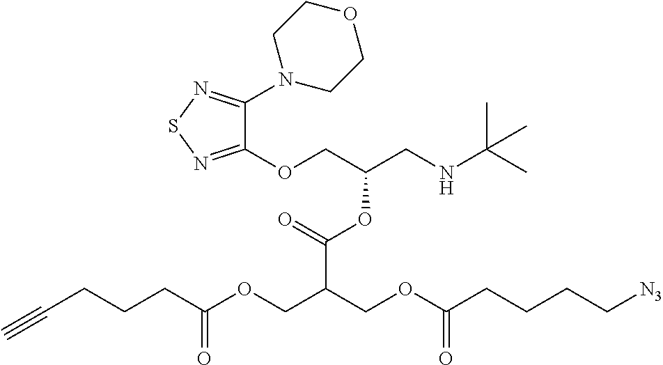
C1(OCC(CNC(C)(C)C)OC(C(COC(CCCC#C)=O)COC(CCCC[N3])=O)=O)=NSN=C1N1CCOCC1
